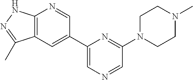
C1=C(C2=CC3=C(N=C2)NN=C3C)N=C(N2CCN(C)CC2)C=N1
